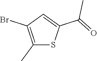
C1(C)=C(Br)C=C(C(=O)C)S1
